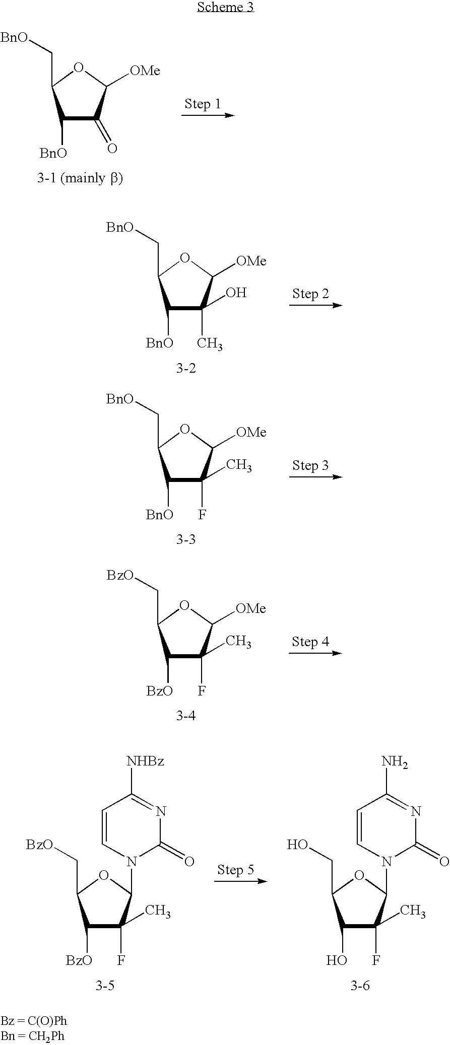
C1([BnO])C(=O)C([OMe])OC1C[BnO].C1([BnO])C(O)(C)C([OMe])OC1C[BnO].C1([BnO])C(F)(C)C([OMe])OC1C[BnO].C1([BzO])C(F)(C)C([OMe])OC1C[BzO].C1([BzO])C(F)(C)C(N2C(=O)N=C([NHBz])C=C2)OC1C[BzO].C1(O)C(F)(C)C(N2C(=O)N=C(N)C=C2)OC1CO
